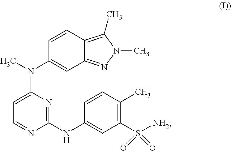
C1=C(N(C2=CC3=NN(C)C(C)=C3C=C2)C)N=C(NC2=CC(S([NH2])(=O)=O)=C(C)C=C2)N=C1
